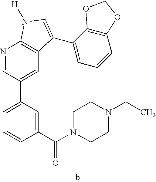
C1(C(=O)N2CCN(CC)CC2)=CC(C2=CC3=C(N=C2)N([H])C=C3C2=CC=CC3=C2OCO3)=CC=C1
